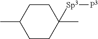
C1CC(C)([Sp3][P3])CCC1C
